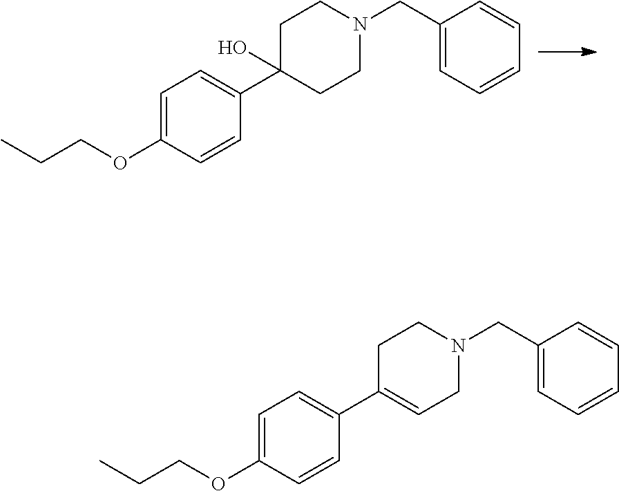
C1=C(OCCC)C=CC(C2(O)CCN(CC3=CC=CC=C3)CC2)=C1.C1=C(OCCC)C=CC(C2=CCN(CC3=CC=CC=C3)CC2)=C1
